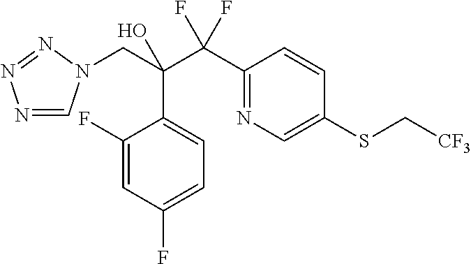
N1=CN(CC(C(C2=NC=C(SC[CF3])C=C2)(F)F)(O)C2=CC=C(F)C=C2F)N=N1
